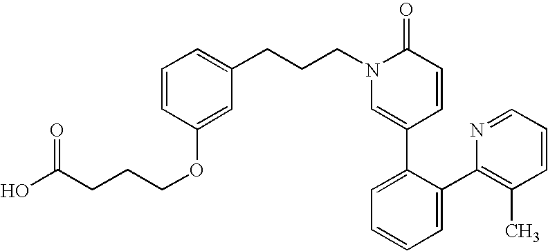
C1=CC(OCCCC(O)=O)=CC(CCCN2C=C(C3=CC=CC=C3C3=C(C)C=CC=N3)C=CC2=O)=C1
